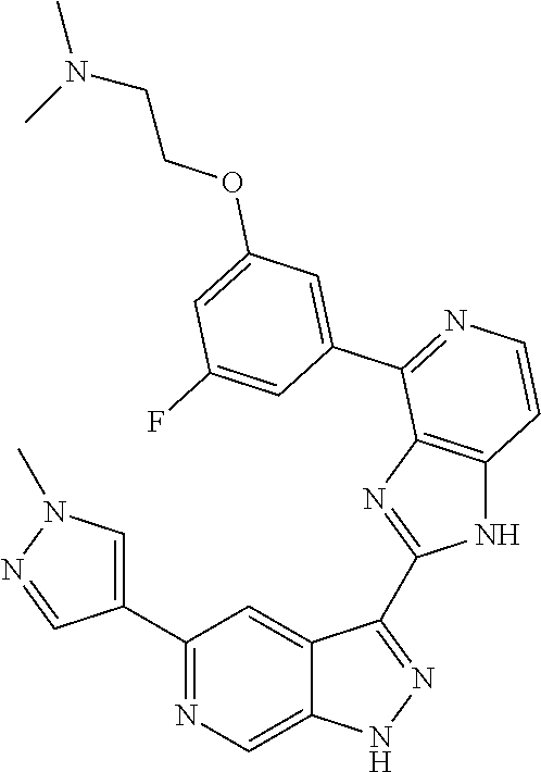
C1(C2=CN(C)N=C2)=NC=C2C(=C1)C(C1=NC3=C(N1)C=CN=C3C1=CC(OCCN(C)C)=CC(F)=C1)=NN2
